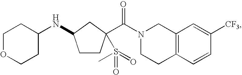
C1OCCC(NC2CCC(C(N3CCC4=C(C3)C=C([CF3])C=C4)=O)(S(=O)(=O)C)C2)C1
